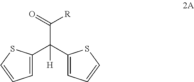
C(C(C1=CC=CS1)([H])C1=CC=CS1)(=O)[R]
